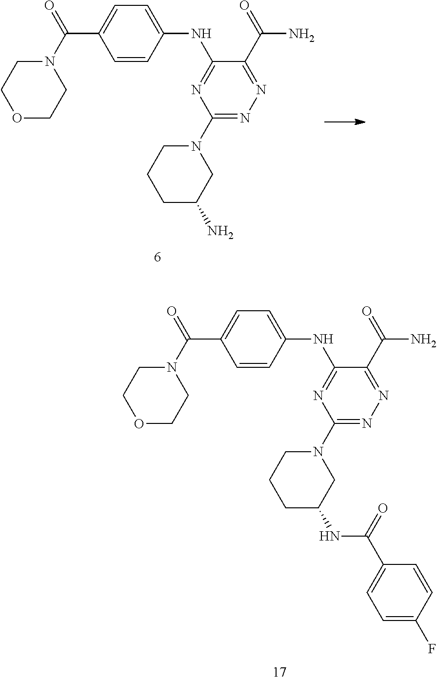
C1=C(C(N2CCOCC2)=O)C=CC(NC2=NC(N3CCCC(N)C3)=NN=C2C(N)=O)=C1.C1=C(C(=O)N2CCOCC2)C=CC(NC2=NC(N3CCCC(NC(C4=CC=C(F)C=C4)=O)C3)=NN=C2C(=O)N)=C1
